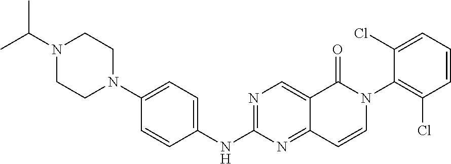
C(N1CCN(C2=CC=C(NC3=NC=C4C(=N3)C=CN(C3=C(Cl)C=CC=C3Cl)C4=O)C=C2)CC1)(C)C
